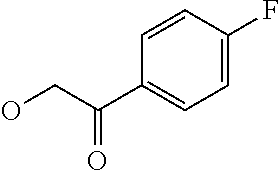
C1=CC(F)=CC=C1C(CO)=O
